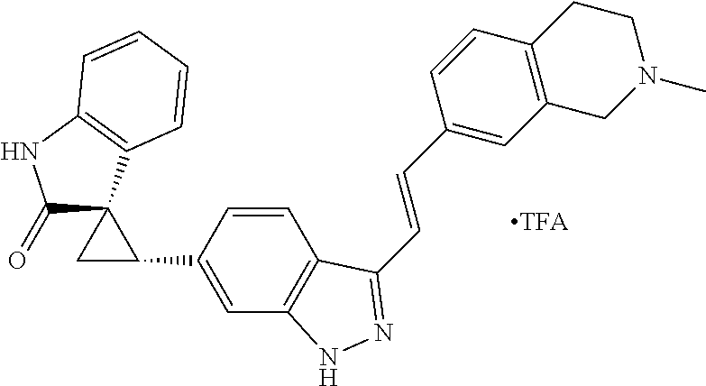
C(C1=NNC2=C1C=CC(C1CC13C(=O)NC1=C3C=CC=C1)=C2)=CC1=CC2=C(C=C1)CCN(C)C2
